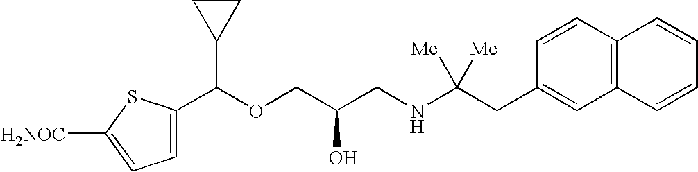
C1(C(OCC(CNC(CC2=CC3=C(C=C2)C=CC=C3)([Me])[Me])O)C2CC2)=CC=C([H2NOC])S1
